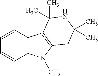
C1=CC2=C(C=C1)N(C)C1=C2C(C)(C)NC(C)(C)C1
